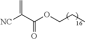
[NC]C(C(OCCC)=O)=C
